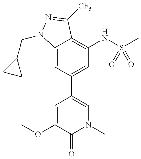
C12=CC(C3=CN(C)C(=O)C(OC)=C3)=CC(NS(C)(=O)=O)=C1C([CF3])=NN2CC1CC1
